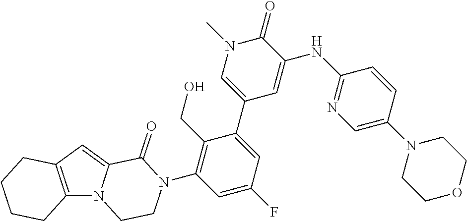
C12=C(N3C(=C1)C(=O)N(C1=C(CO)C(C4=CN(C)C(=O)C(NC5=NC=C(N6CCOCC6)C=C5)=C4)=CC(F)=C1)CC3)CCCC2
